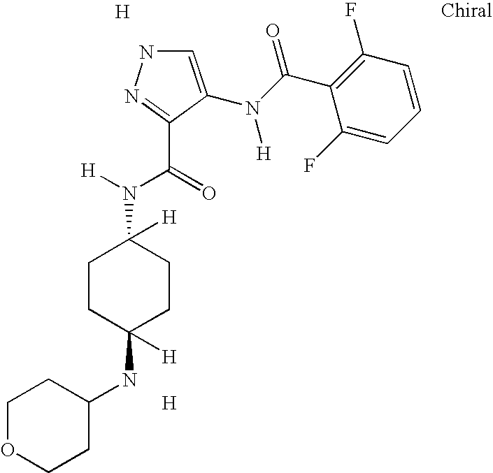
N1C=C(N(C(C2=C(F)C=CC=C2F)=O)[H])C(C(N([H])C2([H])CCC(NC3CCOCC3)([H])CC2)=O)=N1.[H].[H]
